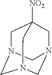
C1N2CN3CN(CC1([NO2])C3)C2
